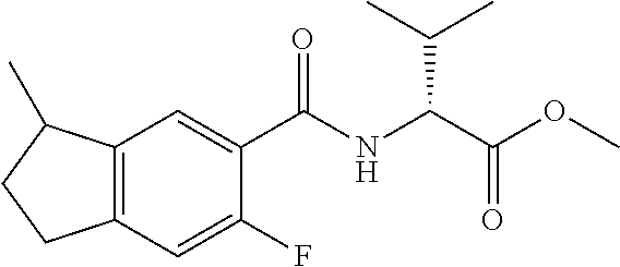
C12=C(C=C(F)C(C(NC(C(OC)=O)C(C)C)=O)=C1)CCC2C
